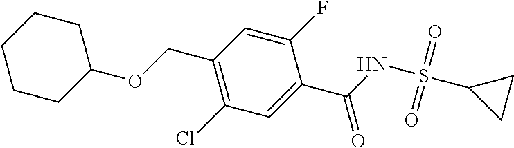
C1(OCC2=C(Cl)C=C(C(=O)NS(=O)(=O)C3CC3)C(F)=C2)CCCCC1
